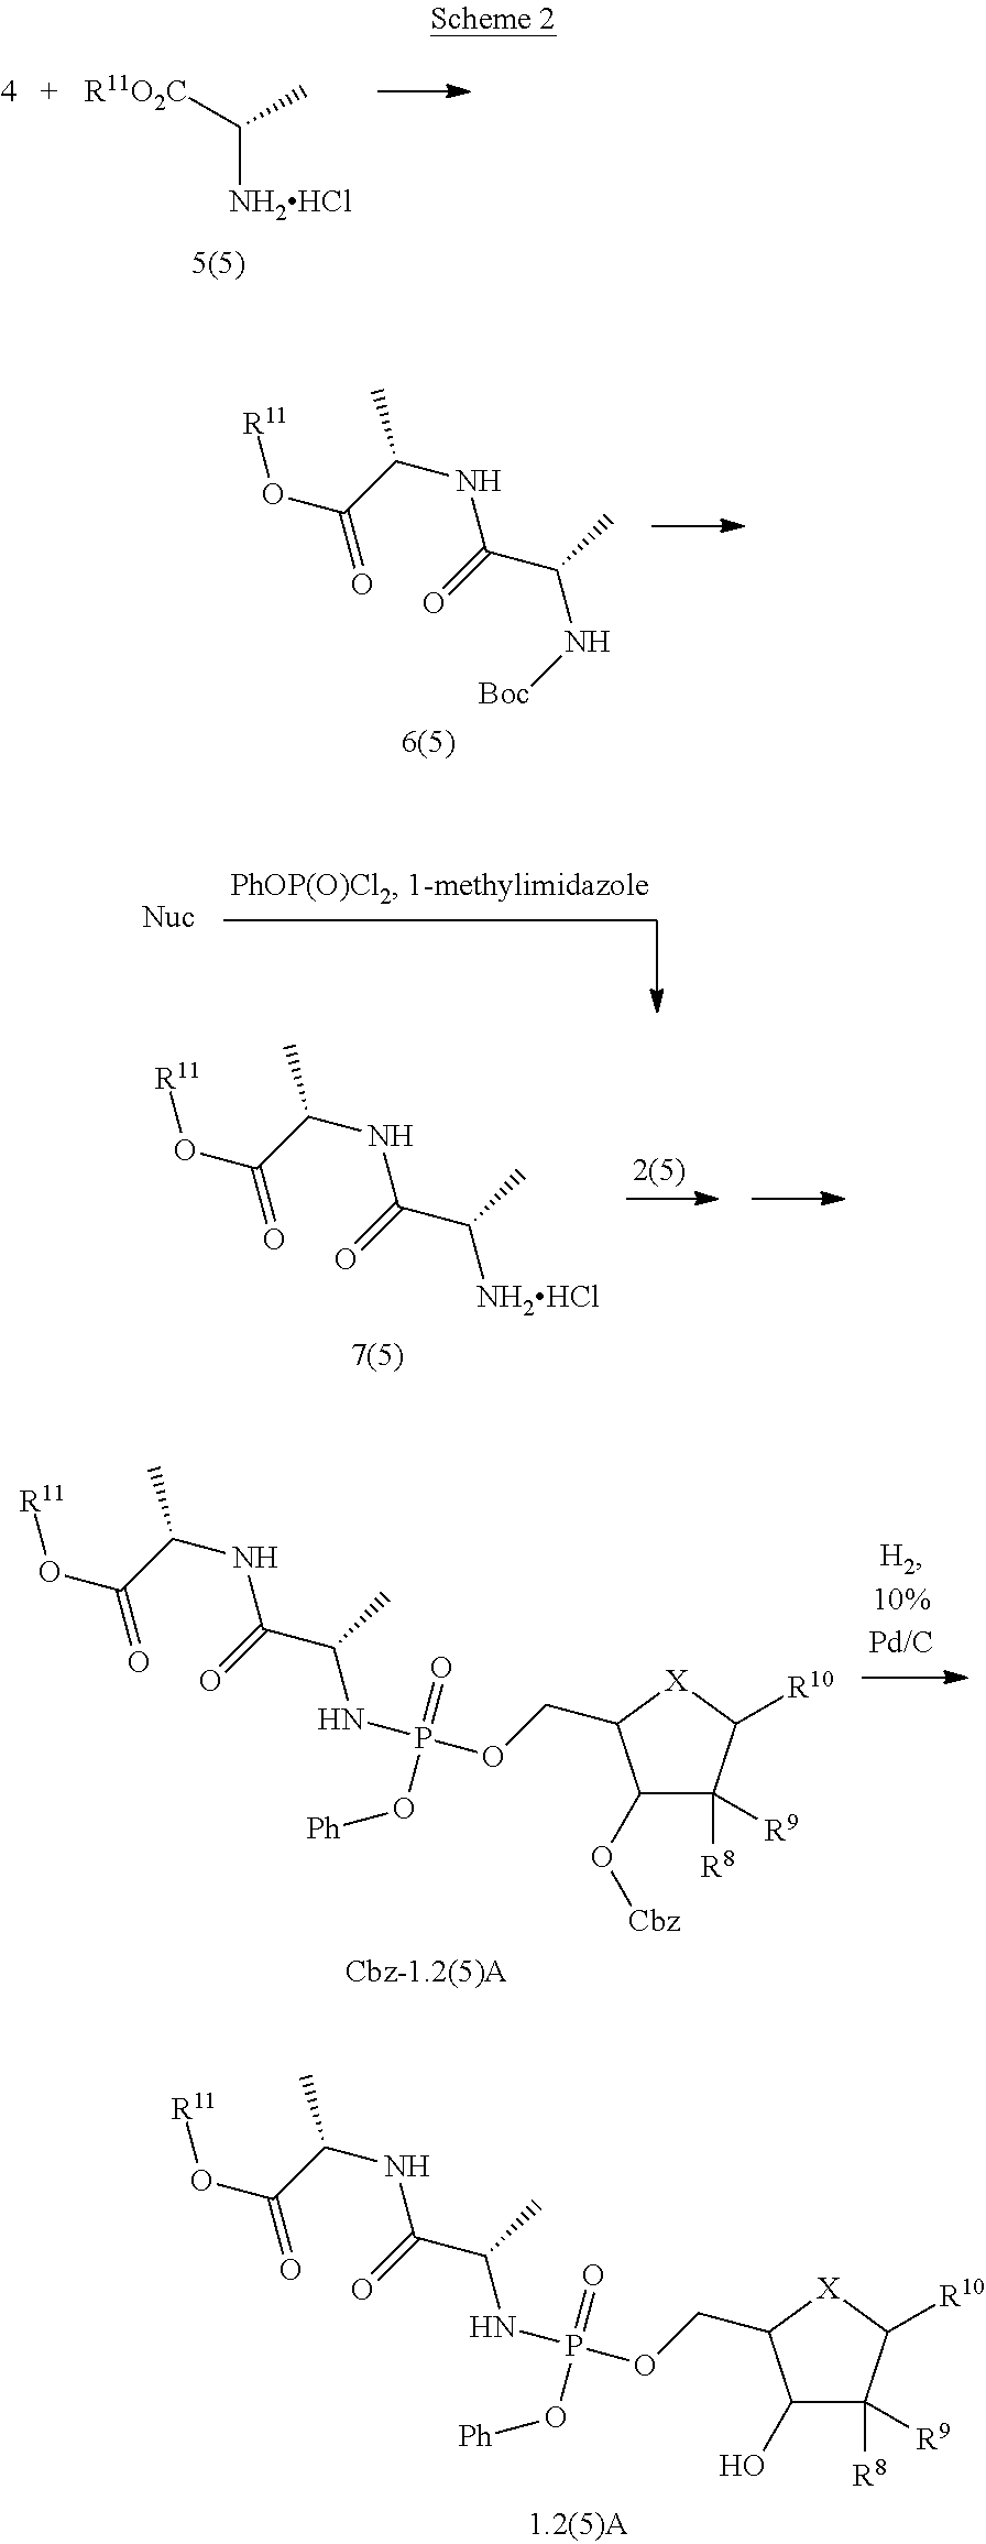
C(C)([R11O2C])[NH2HCl].[R11]OC(=O)C(NC(C(C)N[Boc])=O)C.[R11]OC(=O)C(NC(C(C)[NH2HCl])=O)C.[R11]OC(=O)C(NC(C(C)NP(OCC1C(O[Cbz])C([R8])([R9])C([R10])[X]1)(=O)O[Ph])=O)C.[R11]OC(=O)C(NC(C(C)NP(OCC1C(O)C([R8])([R9])C([R10])[X]1)(=O)O[Ph])=O)C
